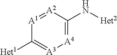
[A4]1=C(N[Het2])[A2]=[A1]C([Het1])=[A3]1
